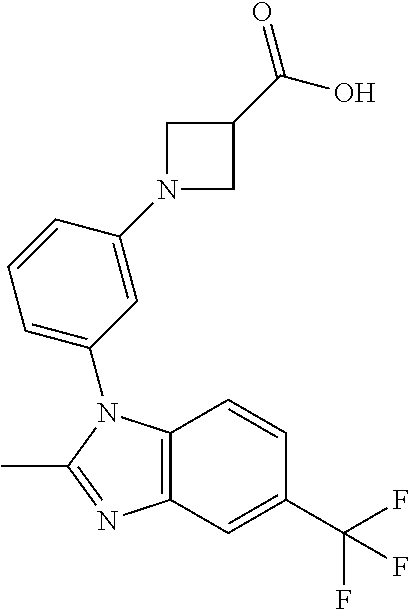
C12=C(N(C3=CC=CC(N4CC(C(O)=O)C4)=C3)C(C)=N1)C=CC(C(F)(F)F)=C2
